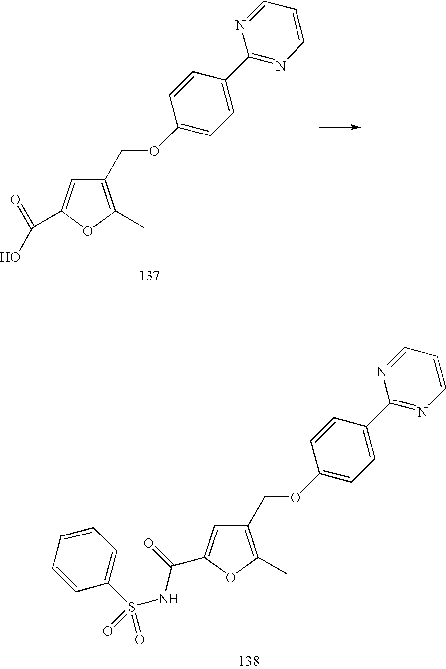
O(CC1=C(C)OC(C(=O)NS(C2=CC=CC=C2)(=O)=O)=C1)C1=CC=C(C2=NC=CC=N2)C=C1.O(CC1=C(C)OC(C(=O)O)=C1)C1=CC=C(C2=NC=CC=N2)C=C1
